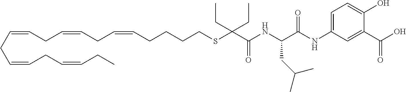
C(CCCSC(C(NC(C(NC1=CC=C(O)C(C(O)=O)=C1)=O)CC(C)C)=O)(CC)CC)C=CCC=CCC=CCC=CCC=CCC
